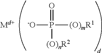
[-O]P([(O)mR1])(=O)[(O)nR2].[Md+]
